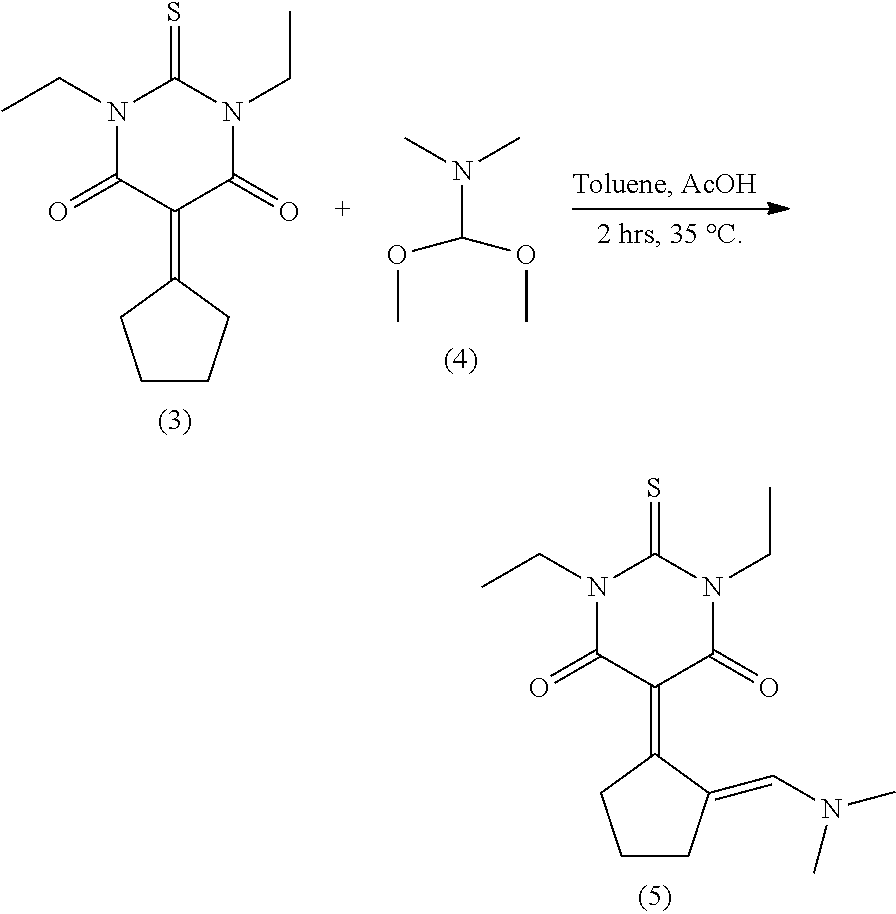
N1(CC)C(=O)C(=C2CCCC2=CN(C)C)C(=O)N(CC)C1=S.CN(C)C(OC)OC.N1(CC)C(=O)C(=C2CCCC2)C(=O)N(CC)C1=S
